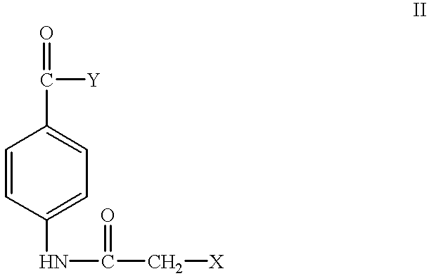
C(C1=CC=C(NC(C[X])=O)C=C1)([Y])=O
